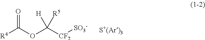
[R4]C(OC([CF2][SO3-])([H])[R5])=O
